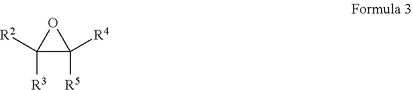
C1([R3])([R2])C([R5])([R4])O1
